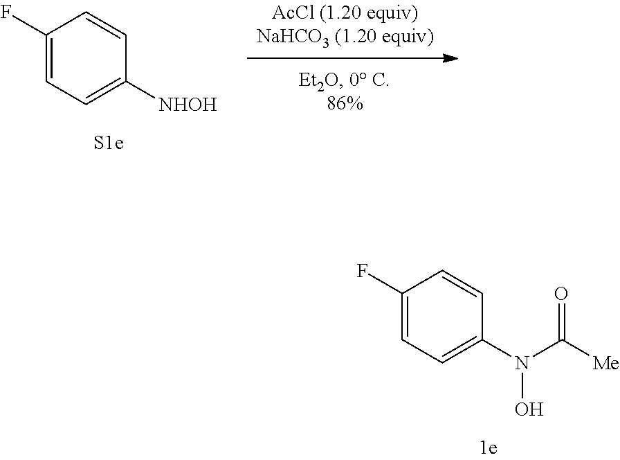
C1=C(F)C=CC(N(C([Me])=O)O)=C1.C1(F)=CC=C([NHOH])C=C1
